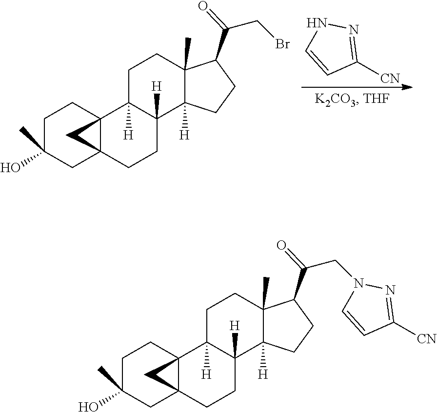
C1C(C)(O)CC23C(C1)(C1([H])C([H])(CC2)C2([H])C(C)(CC1)C(C(CN1C=CC([CN])=N1)=O)CC2)C3.C1C(C)(O)CC23C(C1)(C1([H])C([H])(CC2)C2([H])C(C)(CC1)C(C(CBr)=O)CC2)C3.C1([CN])=NNC=C1
